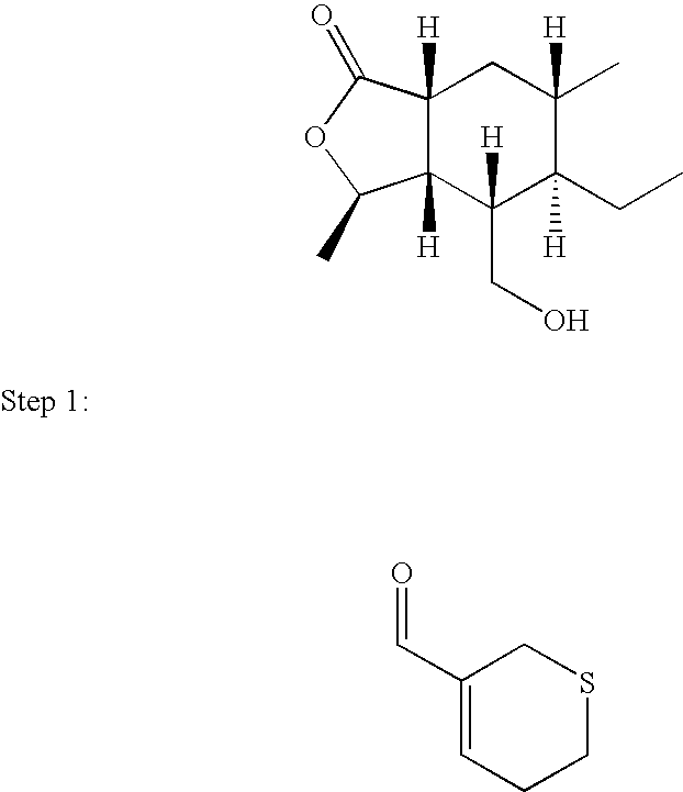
C12([H])C([H])(C(=O)OC1C)CC(C)([H])C(CC)([H])C2(CO)[H].C1(C=O)=CCCSC1
